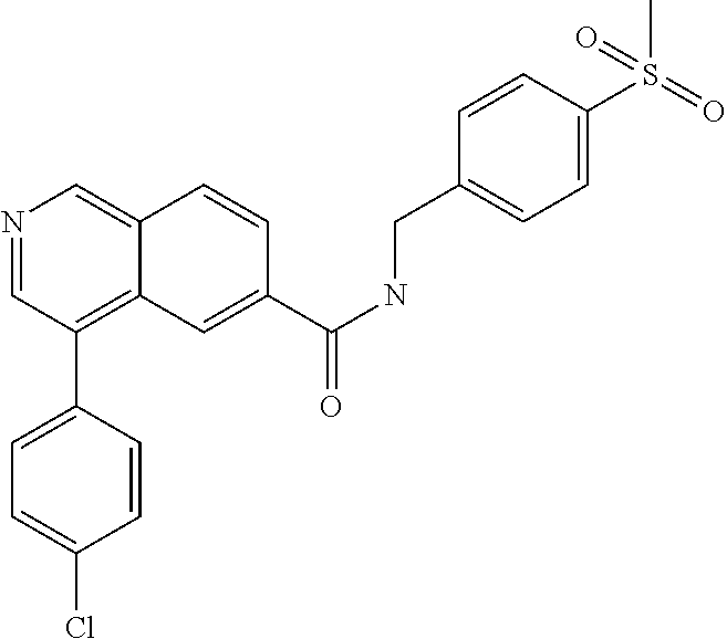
N1=CC(C2=CC=C(Cl)C=C2)=C2C(=C1)C=CC(C(NCC1=CC=C(S(=O)(C)=O)C=C1)=O)=C2
